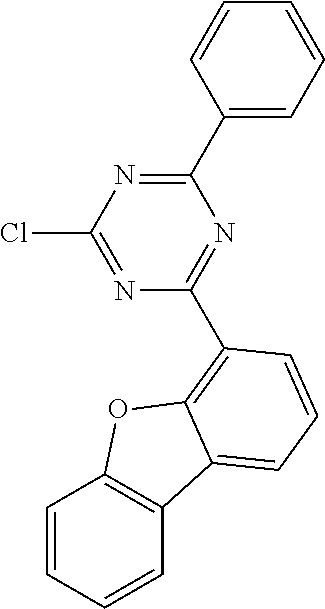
N1=C(Cl)N=C(C2=CC=CC=C2)N=C1C1=C2C(=CC=C1)C1=C(C=CC=C1)O2
